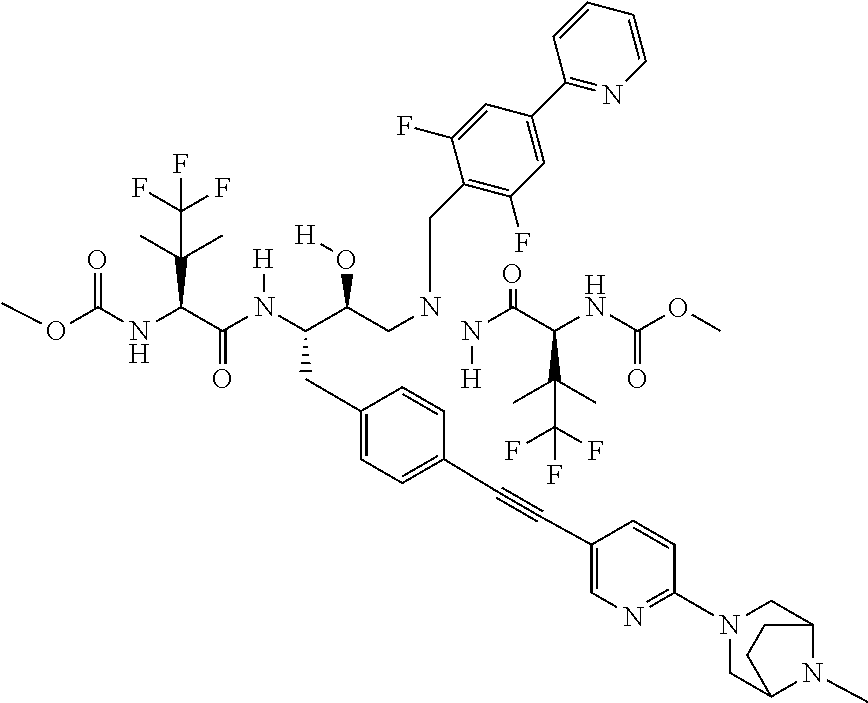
COC(NC(C(N(C(C(CNCC1=C(F)C=C(C2=NC=CC=C2)C=C1F)O[H])CC1=CC=C(C#CC2=CN=C(N3CC4N(C)C(C3)CC4)C=C2)C=C1)[H])=O)C(C(F)(F)F)(C)C)=O.N(C(C(NC(OC)=O)C(C)(C)C(F)(F)F)=O)[H]
